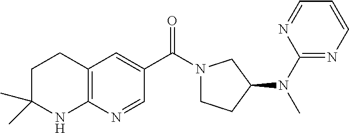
C(C1=CC2=C(N=C1)NC(C)(C)CC2)(=O)N1CCC(N(C)C2=NC=CC=N2)C1
